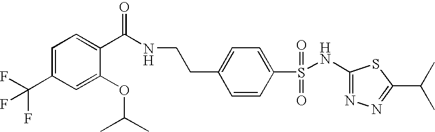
C1=C(C(F)(F)F)C=C(OC(C)C)C(C(NCCC2=CC=C(S(NC3=NN=C(C(C)C)S3)(=O)=O)C=C2)=O)=C1
